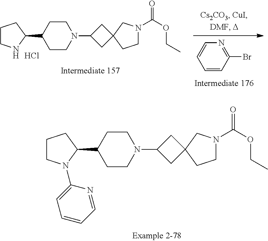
C1CN(C2CC3(C2)CCN(C(=O)OCC)C3)CCC1C1CCCN1.Cl.C1=CC(Br)=NC=C1.C1CN(C2CC3(C2)CCN(C(=O)OCC)C3)CCC1C1CCCN1C1=CC=CC=N1
